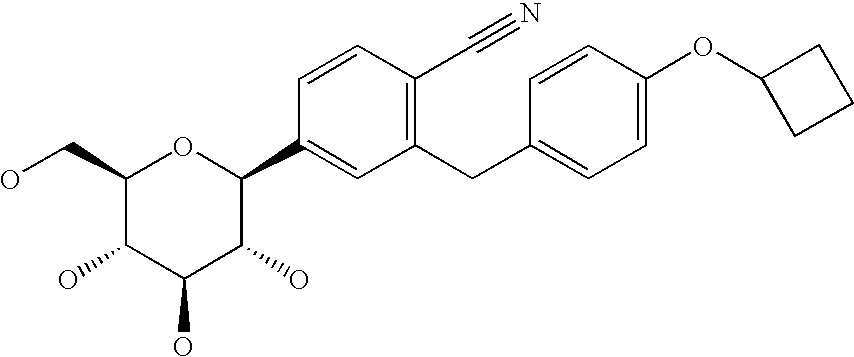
C1(CO)C(O)C(O)C(O)C(C2=CC(CC3=CC=C(OC4CCC4)C=C3)=C(C#N)C=C2)O1
